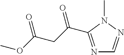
N1=C(C(CC(OC)=O)=O)N(C)N=C1
